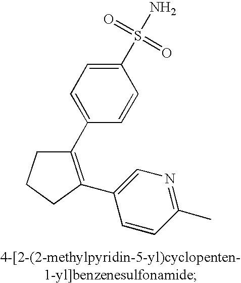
C1(C2=C(C3=CN=C(C)C=C3)CCC2)=CC=C(S(N)(=O)=O)C=C1
